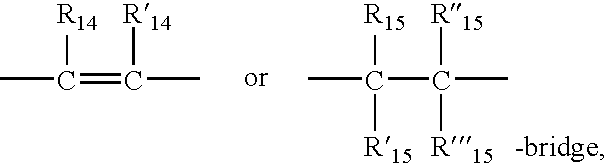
CC([R14])=C([R14])C.CC([R15])(C([R15])(C)[R15])[R15]
